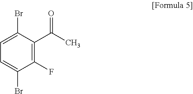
C1(F)=C(C(C)=O)C(Br)=CC=C1Br
